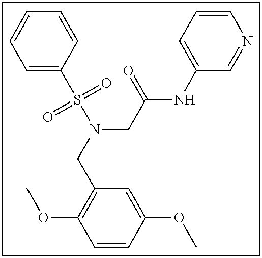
C(N(S(C1=CC=CC=C1)(=O)=O)CC(NC1=CC=CN=C1)=O)C1=C(OC)C=CC(OC)=C1
